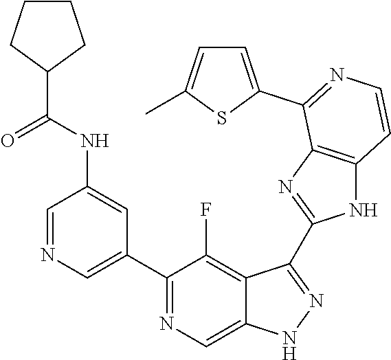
C1=NC=C(C2=NC=C3C(=C2F)C(C2=NC4=C(N2)C=CN=C4C2=CC=C(C)S2)=NN3)C=C1NC(C1CCCC1)=O
